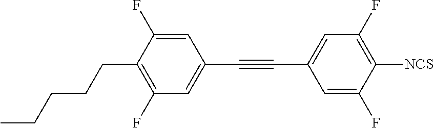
C1=C(F)C(CCCCC)=C(F)C=C1C#CC1=CC(F)=C([NCS])C(F)=C1
